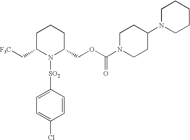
C1C(C[F3C])N([SO2]C2=CC=C(Cl)C=C2)C(COC(N2CCC(N3CCCCC3)CC2)=O)CC1
